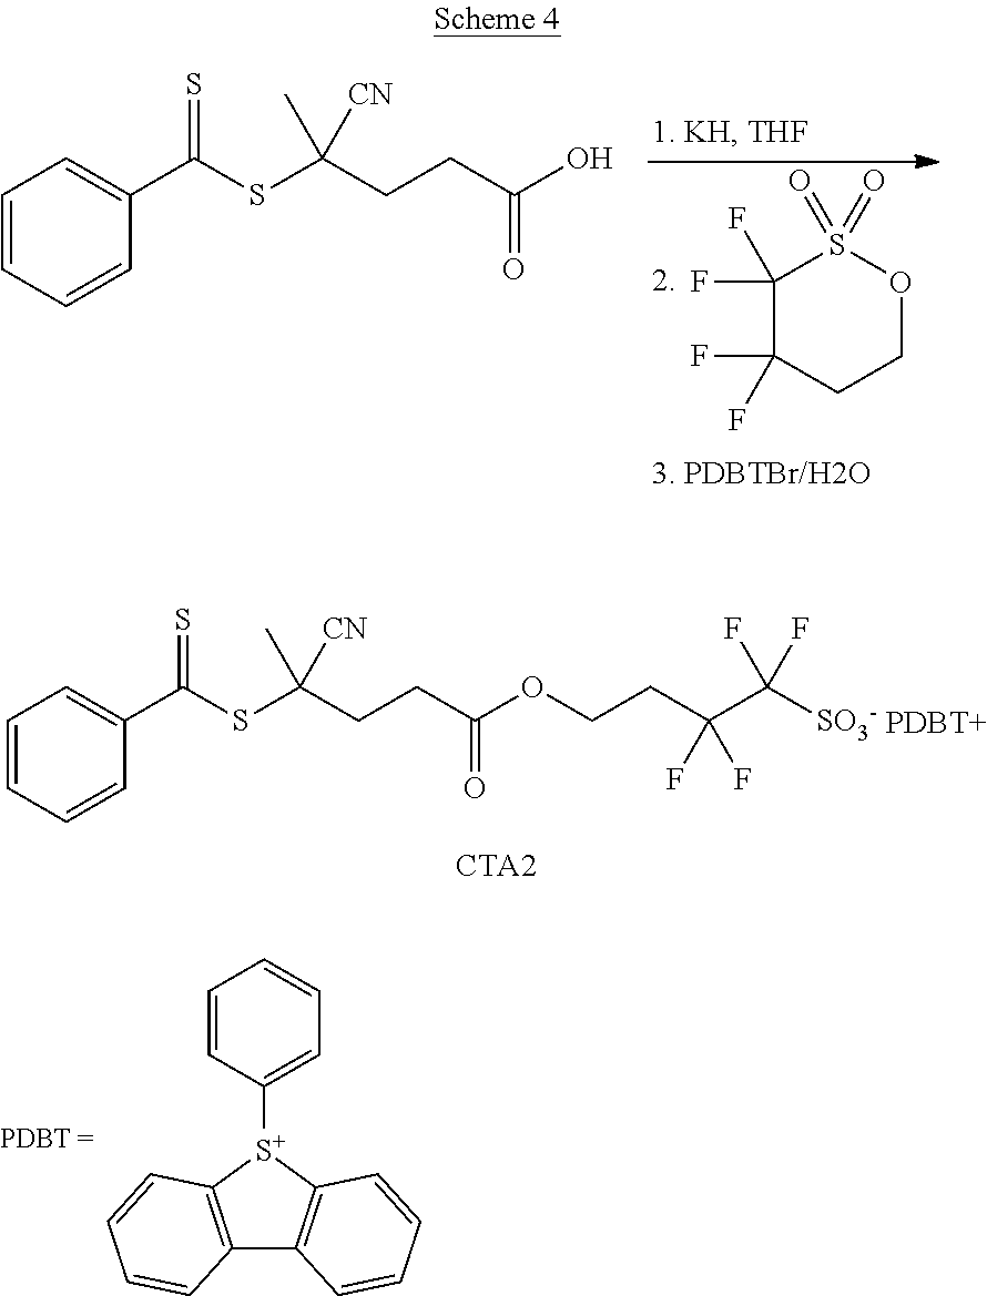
C1(F)(F)C(F)(F)CCOS1(=O)=O.C1=CC=CC(C(SC(CCC(O)=O)(C)[CN])=S)=C1.[PDBT+].C1=CC=CC(C(SC(CCC(OCCC(C([SO3-])(F)F)(F)F)=O)(C)[CN])=S)=C1.C12=C([S+](C3=CC=CC=C3)C3=C1C=CC=C3)C=CC=C2
